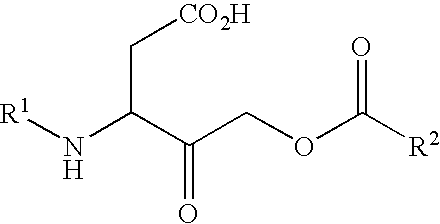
C(C(C(COC([R2])=O)=O)N[R1])[CO2H]
